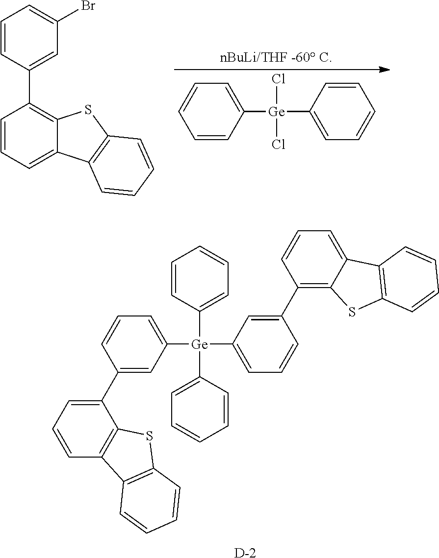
C1=CC=CC([Ge](Cl)(Cl)C2=CC=CC=C2)=C1.C1=CC=C2C(=C1C1=CC(Br)=CC=C1)SC1=C2C=CC=C1.C1=CC([Ge](C2=CC=CC=C2)(C2=CC=CC(C3=C4C(=CC=C3)C3=C(S4)C=CC=C3)=C2)C2=CC=CC(C3=CC=CC4=C3SC3=C4C=CC=C3)=C2)=CC=C1.[D]
